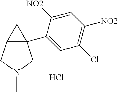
C12(C3=CC(Cl)=C([NO2])C=C3[NO2])C(CN(C)C1)C2.Cl
